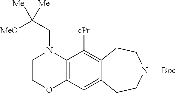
C12=C(C([cPr])=C3C(=C1)CCN([Boc])CC3)N(CC([MeO])([Me])[Me])CCO2
